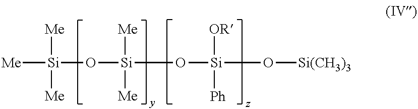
[Me][Si]([Me])([Me])O[Si]([Me])([Me])O[Si]([Ph])([OR])O[Si(CH3)3]
